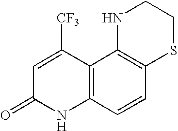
C12=C(C=CC3=C1NCCS3)NC(=O)C=C2[CF3]
